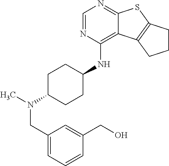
C1=NC(NC2CCC(N(CC3=CC=CC(CO)=C3)C)CC2)=C2C(=N1)SC1=C2CCC1
